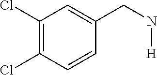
C1(Cl)=C(Cl)C=CC(CN[H])=C1
